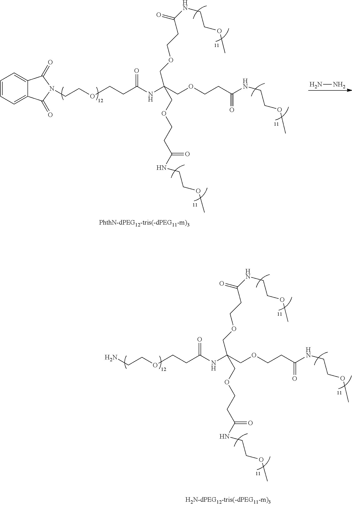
C(COCCC(=O)NC(COCCC(NCCOC)=O)(COCCC(NCCOC)=O)COCCC(NCCOC)=O)N1C(=O)C2=CC=CC=C2C1=O.NN.C(COCCC(=O)NC(COCCC(NCCOC)=O)(COCCC(NCCOC)=O)COCCC(NCCOC)=O)N
